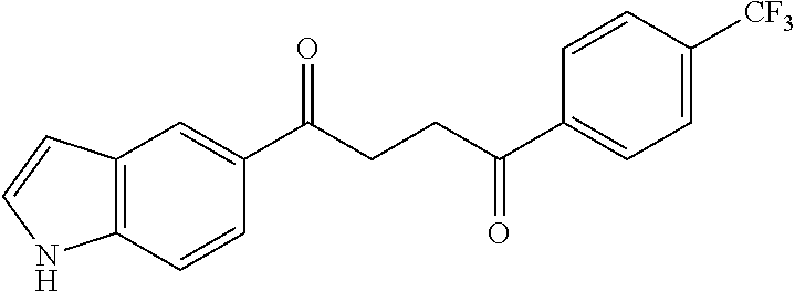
C12=C(C=CC(C(CCC(C3=CC=C([CF3])C=C3)=O)=O)=C1)NC=C2
